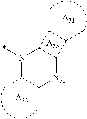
[A32].N1(*)C(C)C(C)[X51]C2C1C(C)C2C.[A31].[A33]
